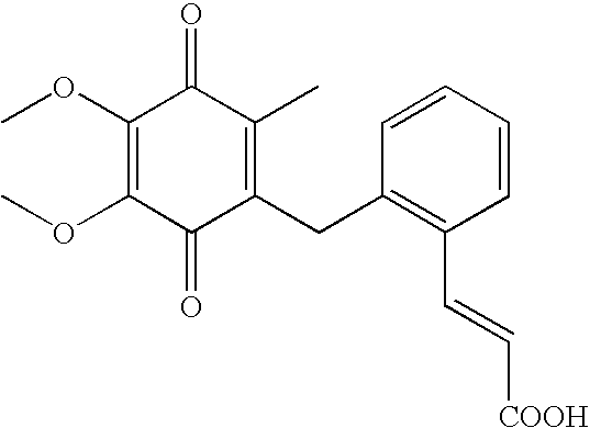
C1(=O)C(CC2=C(C=C[COOH])C=CC=C2)=C(C)C(=O)C(OC)=C1OC
